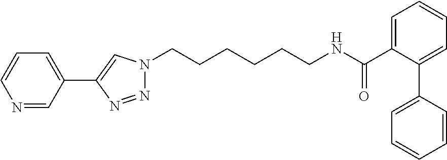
C1(C2=CN(CCCCCCNC(C3=CC=CC=C3C3=CC=CC=C3)=O)N=N2)=CC=CN=C1
